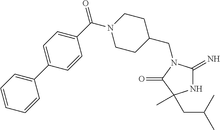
N1C(=N)N(CC2CCN(C(=O)C3=CC=C(C4=CC=CC=C4)C=C3)CC2)C(=O)C1(C)CC(C)C
